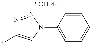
N1=NN(C2=CC=CC=C2)C=C1*
